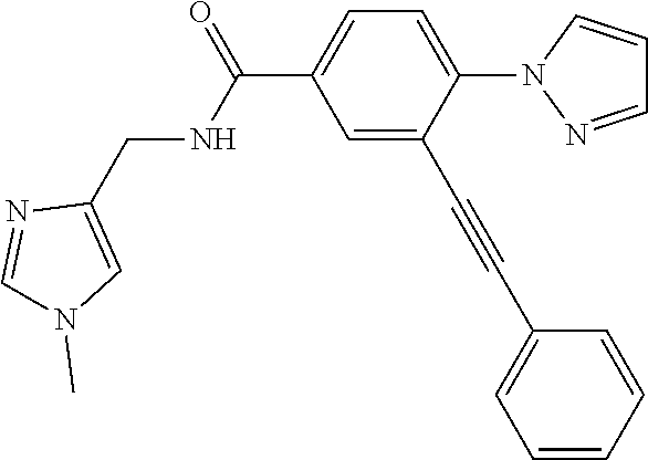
C1=C(C#CC2=CC=CC=C2)C(N2N=CC=C2)=CC=C1C(=O)NCC1=CN(C)C=N1
